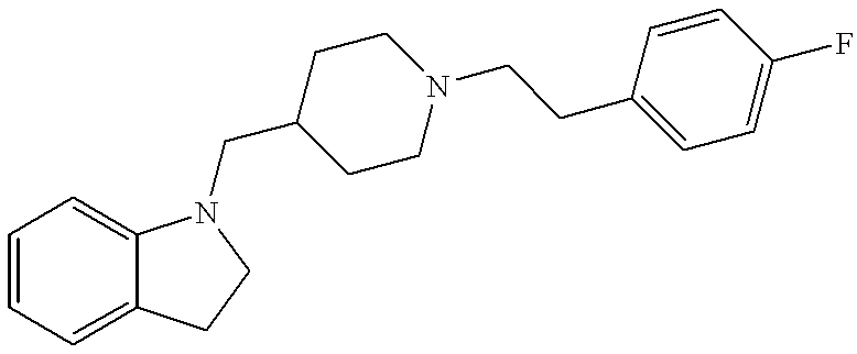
C1=CC=C2C(=C1)N(CC1CCN(CCC3=CC=C(F)C=C3)CC1)CC2
